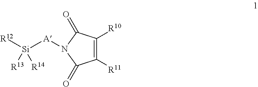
[Si]([A]N1C(=O)C([R11])=C([R10])C1=O)([R12])([R13])[R14]
